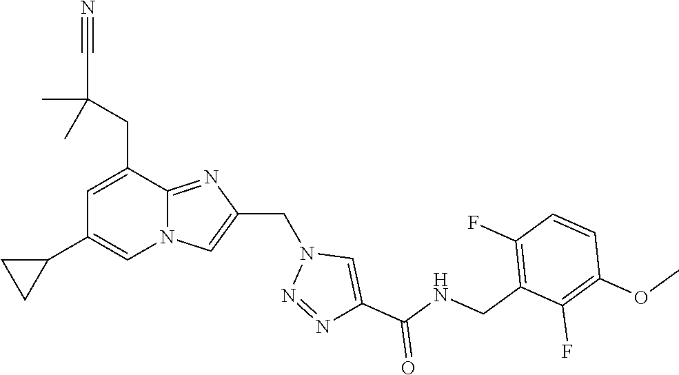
N12C(=NC(CN3N=NC(C(NCC4=C(F)C=CC(OC)=C4F)=O)=C3)=C1)C(CC(C#N)(C)C)=CC(C1CC1)=C2
